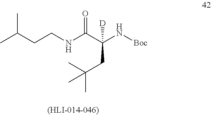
CC(CCNC(C(N[Boc])(CC(C)(C)C)[D])=O)C
